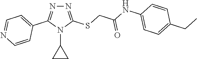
N1=C(SCC(NC2=CC=C(CC)C=C2)=O)N(C2CC2)C(C2=CC=NC=C2)=N1
